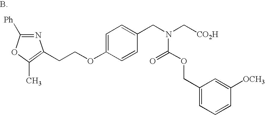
N1=C([Ph])OC(C)=C1CCOC1=CC=C(CN(C[CO2H])C(OCC2=CC=CC([OCH3])=C2)=O)C=C1
